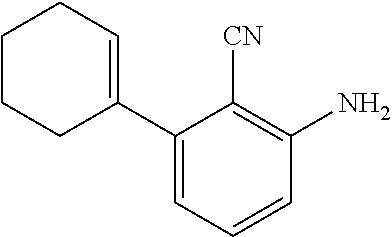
C1(C2=CCCCC2)=CC=CC(N)=C1[CN]
